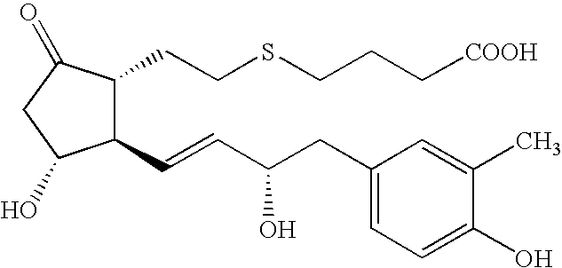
C1(C=CC(CC2=CC=C(O)C(C)=C2)O)C(CCSCCC[COOH])C(=O)CC1O
